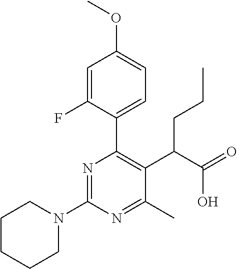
C1CCCN(C2=NC(C3=CC=C(OC)C=C3F)=C(C(C(=O)O)CCC)C(C)=N2)C1
